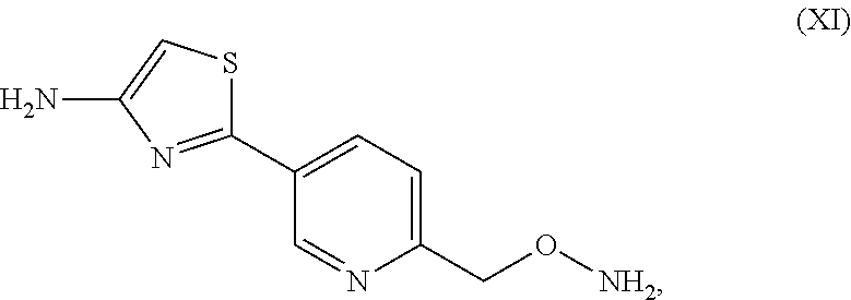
NC1=CSC(C2=CC=C(CO[NH2])N=C2)=N1
